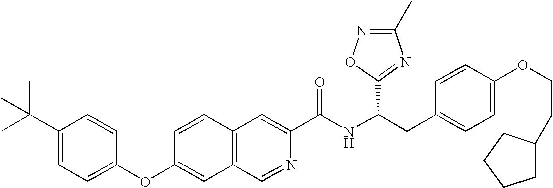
C1=CC2=C(C=C1OC1=CC=C(C(C)(C)C)C=C1)C=NC(C(NC(CC1=CC=C(OCCC3CCCC3)C=C1)C1=NC(C)=NO1)=O)=C2
